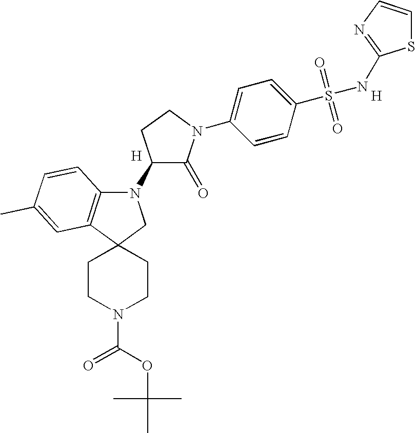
C12=C(N(C3C(=O)N(C4=CC=C(S(=O)(=O)NC5=NC=CS5)C=C4)CC3)CC13CCN(C(=O)OC(C)(C)C)CC3)C=CC(C)=C2.[H].[H]
